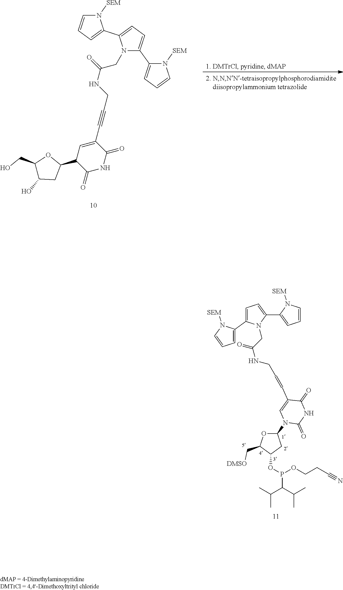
C1(C#CCNC(=O)CN2C(C3=CC=CN3[SEM])=CC=C2C2=CC=CN2[SEM])=CC(C2OC(CO)C(O)C2)C(=O)NC1=O.C1(N2C(=O)NC(=O)C(C=CCNC(=O)CN3C(C4=CC=CN4[SEM])=CC=C3C3=CC=CN3[SEM])=C2)OC(C[DMSO])C(OP(C(C(C)C)C(C)C)OCCC#N)C1
